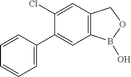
C12=C(C=C(Cl)C(C3=CC=CC=C3)=C1)COB2O
